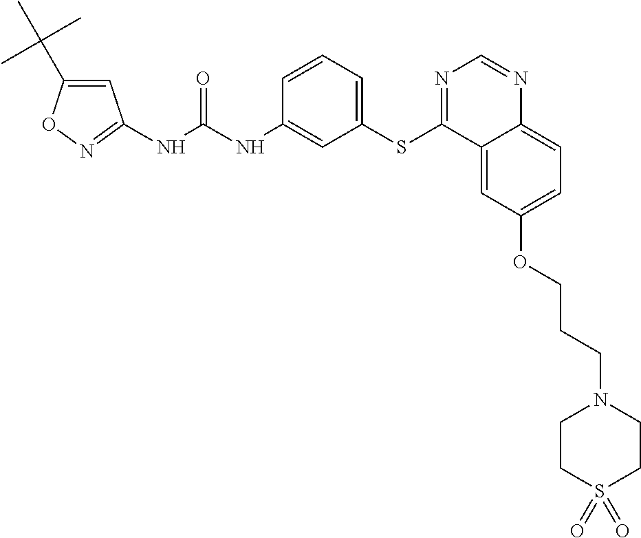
N(C(NC1=CC(SC2=NC=NC3=CC=C(OCCCN4CCS(=O)(=O)CC4)C=C23)=CC=C1)=O)C1=NOC(C(C)(C)C)=C1
